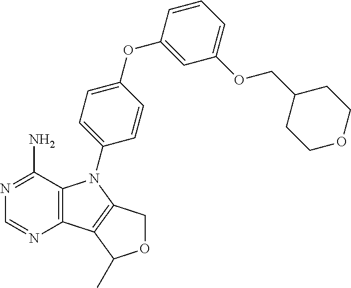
C12=C(C(N)=NC=N1)N(C1=CC=C(OC3=CC(OCC4CCOCC4)=CC=C3)C=C1)C1=C2C(C)OC1
